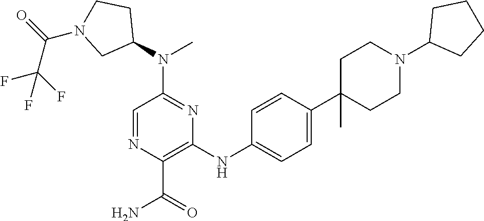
C1(N(C2=NC(NC3=CC=C(C4(C)CCN(C5CCCC5)CC4)C=C3)=C(C(=O)N)N=C2)C)CCN(C(C(F)(F)F)=O)C1
